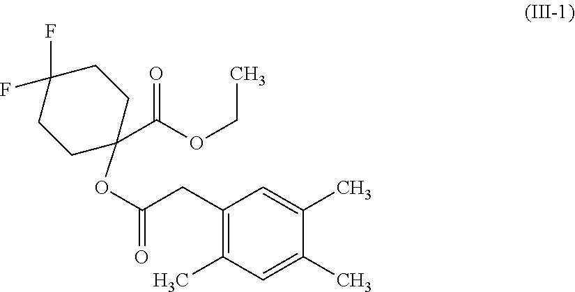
O(C1(C(OCC)=O)CCC(F)(F)CC1)C(=O)CC1=C(C)C=C(C)C(C)=C1
